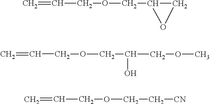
C(COCC1CO1)=C.C(COCC(COC)O)=C.C(COCC[CN])=C
